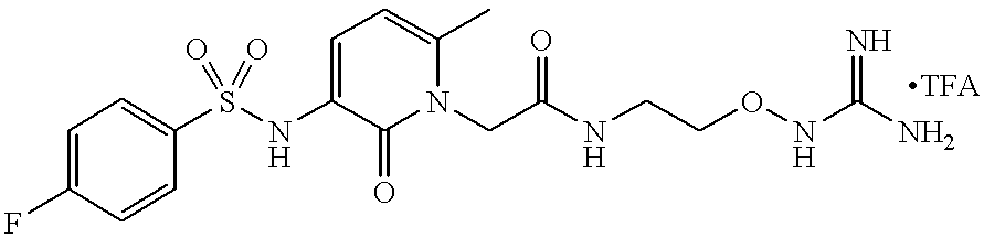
S(NC1=CC=C(C)N(CC(NCCONC(N)=N)=O)C1=O)(=O)(=O)C1=CC=C(F)C=C1.[TFA]
